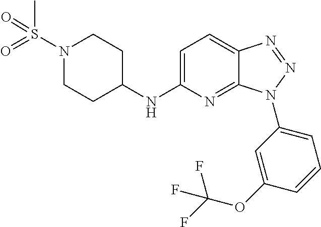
C1=C(NC2CCN(S(=O)(C)=O)CC2)N=C2C(=C1)N=NN2C1=CC=CC(OC(F)(F)F)=C1
